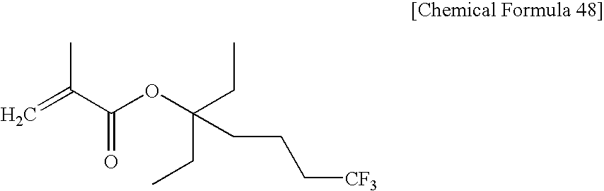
C=C(C(OC(CC)(CCC[CF3])CC)=O)C
